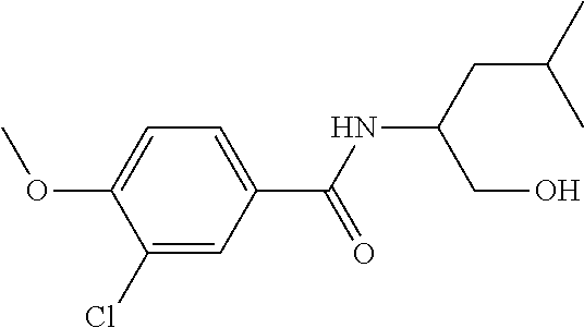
C1(Cl)=CC(C(NC(CC(C)C)CO)=O)=CC=C1OC
